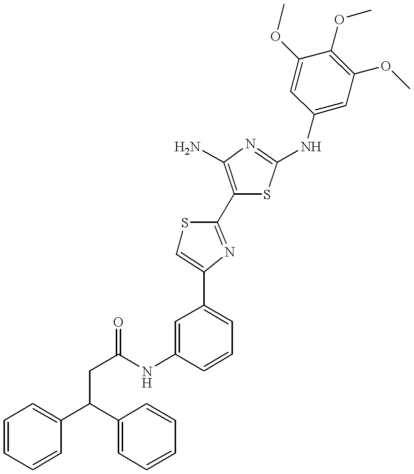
C1(C(CC(NC2=CC(C3=CSC(C4=C(N)N=C(NC5=CC(OC)=C(OC)C(OC)=C5)S4)=N3)=CC=C2)=O)C2=CC=CC=C2)=CC=CC=C1
